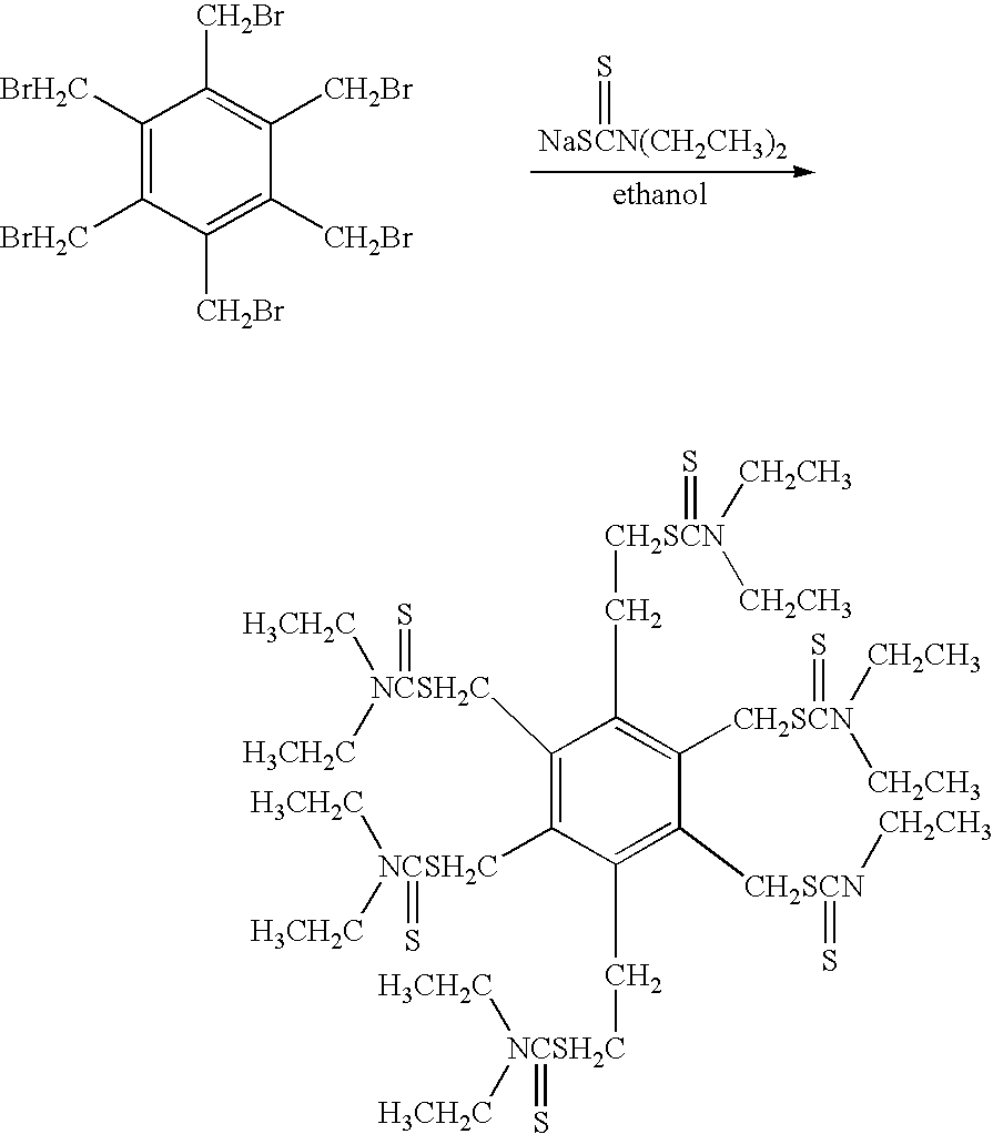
C1([BrH2C])=C([BrH2C])C([CH2Br])=C([CH2Br])C([CH2Br])=C1[CH2Br].[NaSCN(CH2CH3)2]=S.C1([NCSH2C]([H3CH2C])([H3CH2C])=S)=C([NCSH2C]([H3CH2C])([H3CH2C])=S)C(C[NCSH2C](=S)([H3CH2C])[H3CH2C])=C([CH2SCN]([CH2CH3])=S)C([CH2SCN](=S)([CH2CH3])[CH2CH3])=C1C[CH2SCN]([CH2CH3])([CH2CH3])=S
